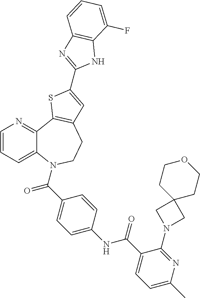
C1=CC=C2C(=N1)C1=C(CCN2C(C2=CC=C(NC(C3=CC=C(C)N=C3N3CC4(C3)CCOCC4)=O)C=C2)=O)C=C(C2=NC3=C(N2)C(F)=CC=C3)S1
